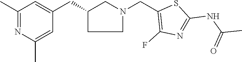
C1C(CC2=CC(C)=NC(C)=C2)CN(CC2=C(F)N=C(NC(C)=O)S2)C1
